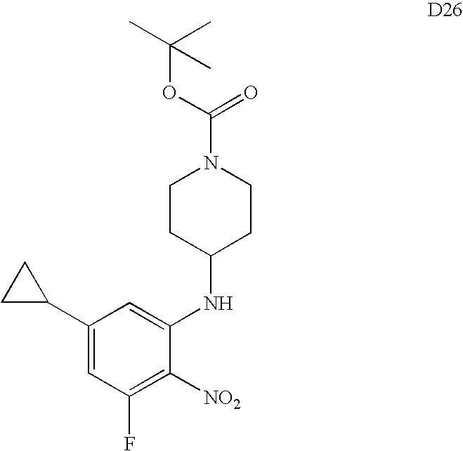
C1C(C2=CC(F)=C([NO2])C(NC3CCN(C(OC(C)(C)C)=O)CC3)=C2)C1
